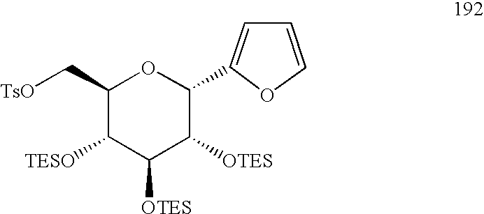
C1(C[TsO])C([TESO])C([OTES])C([OTES])C(C2=CC=CO2)O1
